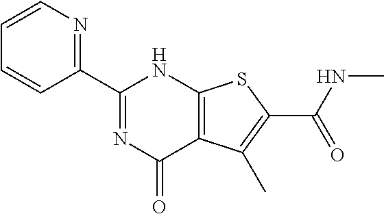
C1=CN=C(C2=NC(=O)C3=C(N2)SC(C(NC)=O)=C3C)C=C1
